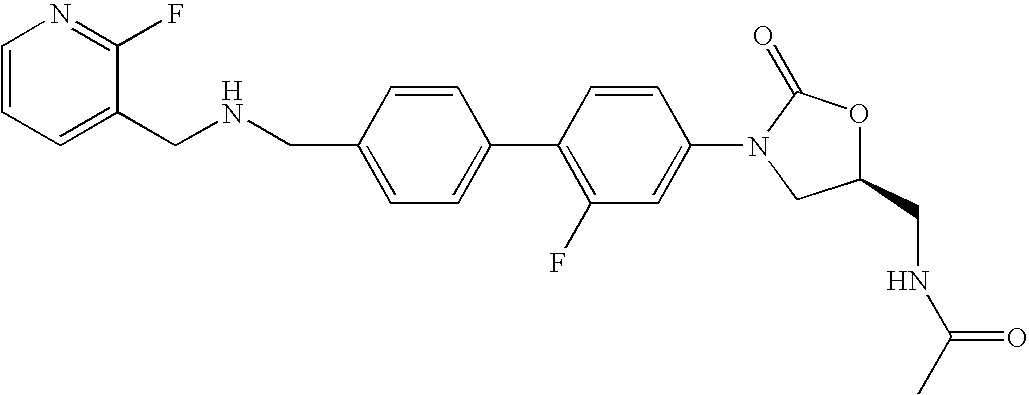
C1=C(CNCC2=CC=CN=C2F)C=CC(C2=C(F)C=C(N3CC(CNC(C)=O)OC3=O)C=C2)=C1
